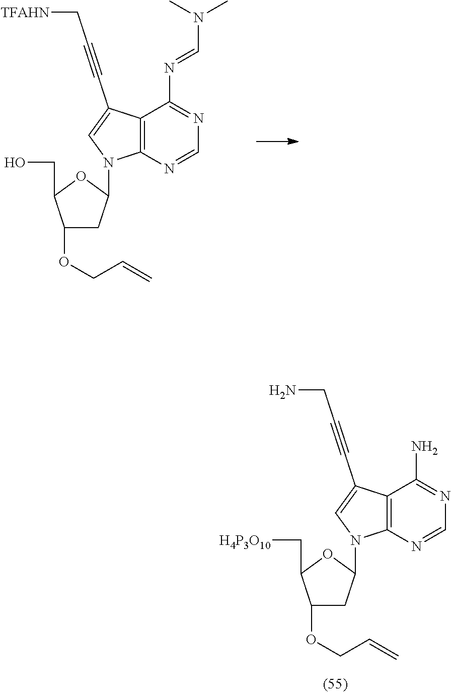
C1(OCC=C)CC(N2C3=C(C(C#CC[TFAHN])=C2)C(N=CN(C)C)=NC=N3)OC1CO.C1(OCC=C)CC(N2C3=C(C(C#CCN)=C2)C(N)=NC=N3)OC1C[H4P3O10]
